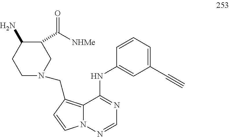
C1(C#C)=CC=CC(NC2=NC=NN3C2=C(CN2CCC(N)C(C([NHMe])=O)C2)C=C3)=C1
